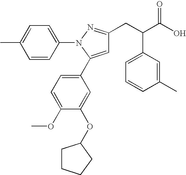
C(C(O)=O)(CC1=NN(C2=CC=C(C)C=C2)C(C2=CC=C(OC)C(OC3CCCC3)=C2)=C1)C1=CC=CC(C)=C1
